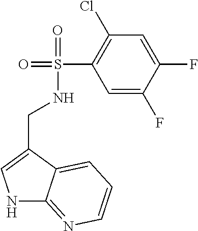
N1C2=NC=CC=C2C(CNS(=O)(C2=C(Cl)C=C(F)C(F)=C2)=O)=C1
